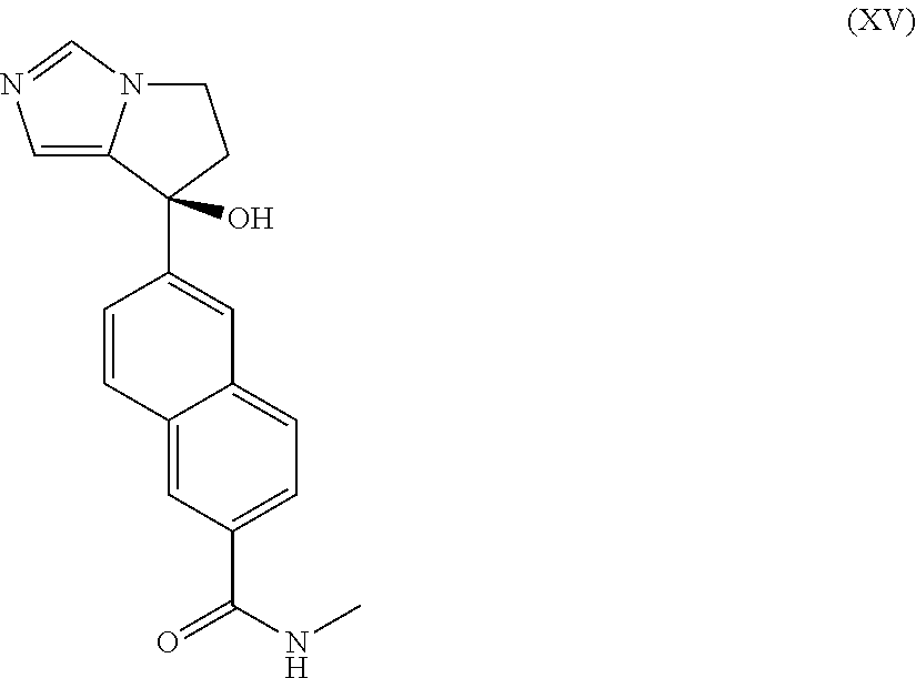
C12=CC(C(=O)NC)=CC=C1C=C(C1(O)CCN3C1=CN=C3)C=C2
